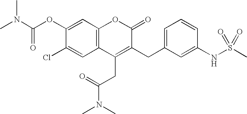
C(OC1=CC2=C(C=C1Cl)C(CC(N(C)C)=O)=C(CC1=CC=CC(NS(C)(=O)=O)=C1)C(=O)O2)(N(C)C)=O
